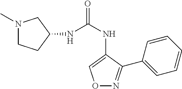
N(C1CN(C)CC1)C(NC1=CON=C1C1=CC=CC=C1)=O
